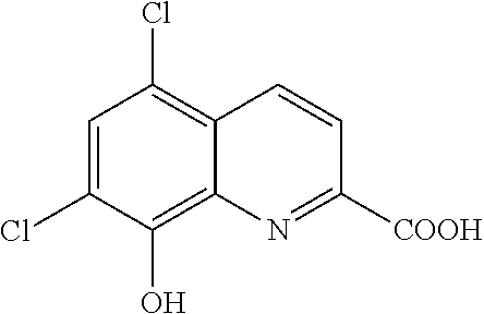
C1=C(Cl)C(O)=C2C(=C1Cl)C=CC([COOH])=N2
